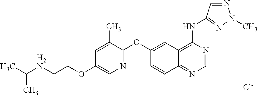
[Cl-].C([H2+N]CCOC1=CN=C(OC2=CC3=C(NC4=NN(C)N=C4)N=CN=C3C=C2)C(C)=C1)(C)C
